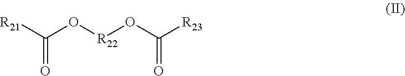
[R21]C(O[R22]OC([R23])=O)=O
